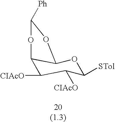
C12C([CIAcO])C([CIAcO])C([STol])OC1OC([Ph])O2
